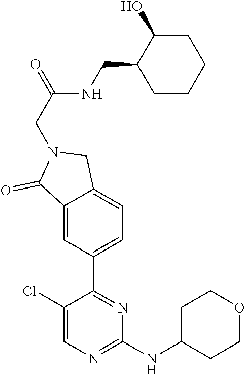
C12=CC(C3=NC(NC4CCOCC4)=NC=C3Cl)=CC=C1CN(CC(=O)NCC1CCCCC1O)C2=O
